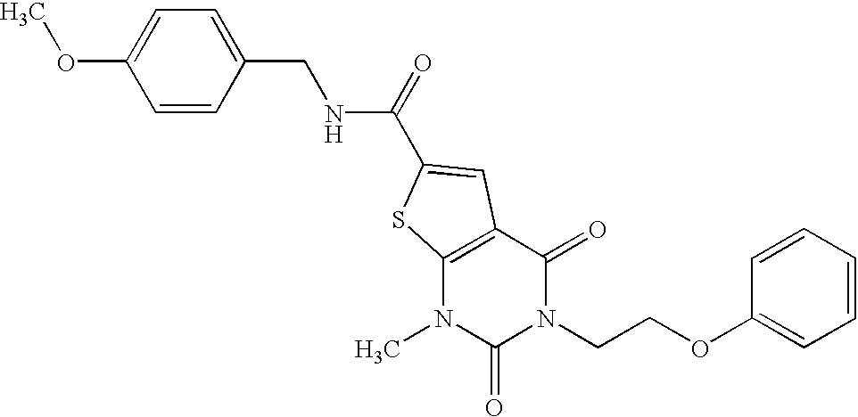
C1=CC(CNC(=O)C2=CC3=C(N(C)C(=O)N(CCOC4=CC=CC=C4)C3=O)S2)=CC=C1OC
